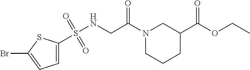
C1=C(S(NCC(N2CCCC(C(OCC)=O)C2)=O)(=O)=O)SC(Br)=C1
